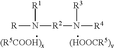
[R]N([R2]N([R4])[R3])[R1]
